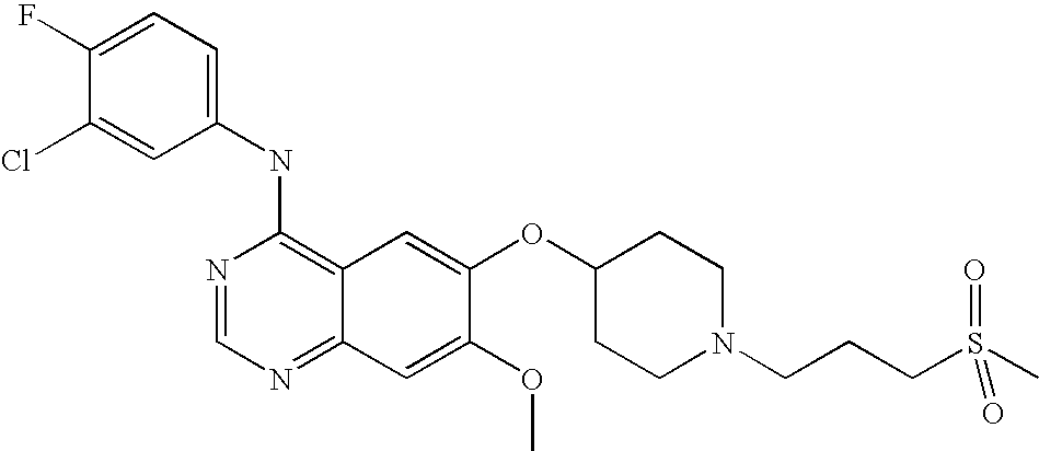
C1=C(Cl)C(F)=CC=C1NC1=C2C(=NC=N1)C=C(OC)C(OC1CCN(CCCS(C)(=O)=O)CC1)=C2
